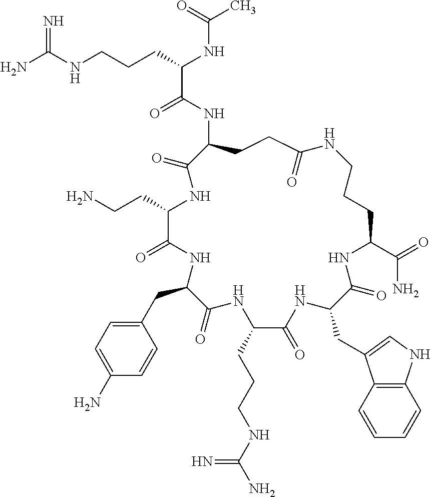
NC(NCCCC(NC(C)=O)C(=O)NC1CCC(=O)NCCCC(C(=O)N)NC(=O)C(CC2=CNC3=C2C=CC=C3)NC(=O)C(CCCNC(N)=N)NC(=O)C(CC2=CC=C(N)C=C2)NC(=O)C(CCN)NC1=O)=N
